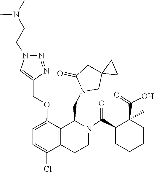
C1=C(COC2=CC=C(Cl)C3=C2C(CN2CC4(CC2=O)CC4)N(C(C2CCCCC2(C(=O)O)C)=O)CC3)N=NN1CCN(C)C
